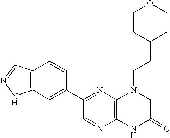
C12=C(N=C(C3=CC4=C(C=C3)C=NN4)C=N1)N(CCC1CCOCC1)CC(=O)N2
